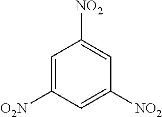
C1=C([O2N])C=C([NO2])C=C1[NO2]
